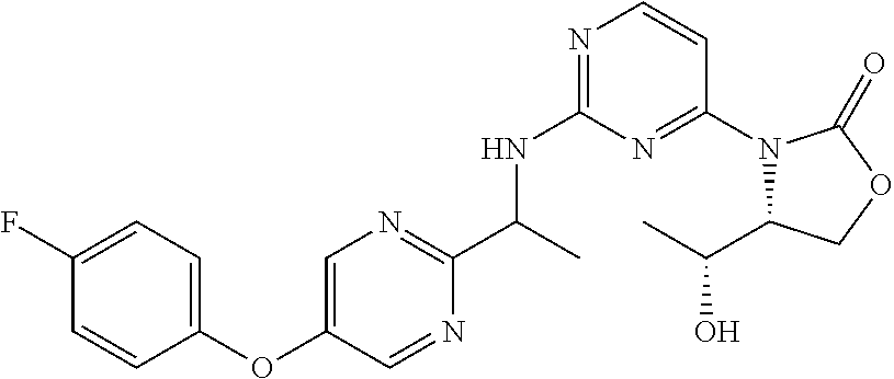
C1(OC2=CC=C(F)C=C2)=CN=C(C(C)NC2=NC=CC(N3C(C(O)C)COC3=O)=N2)N=C1
